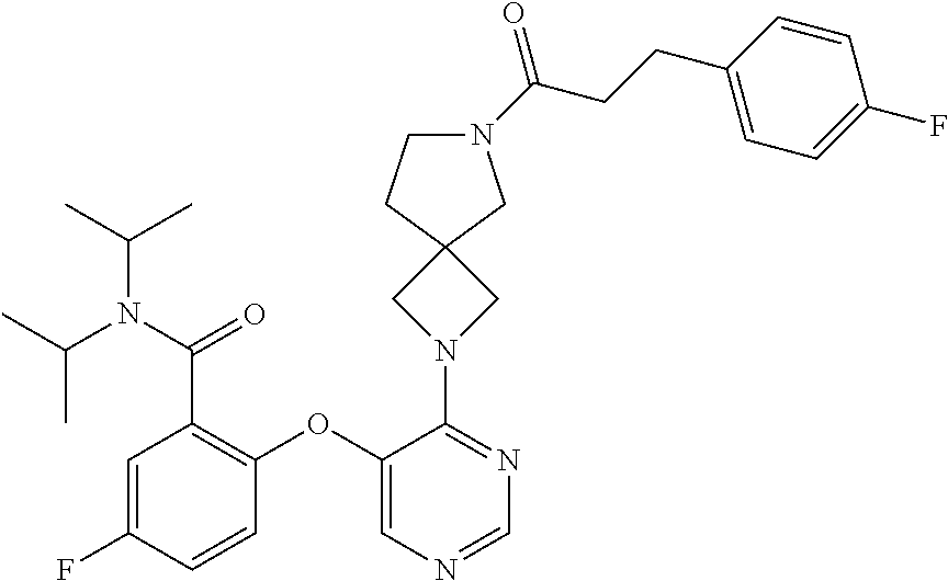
C1(OC2=CN=CN=C2N2CC3(C2)CN(C(CCC2=CC=C(F)C=C2)=O)CC3)=C(C(N(C(C)C)C(C)C)=O)C=C(F)C=C1
